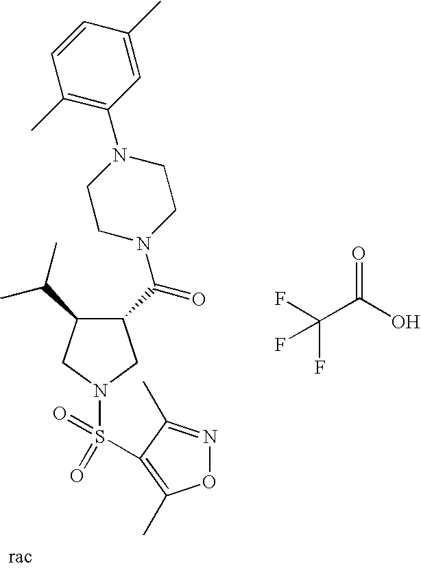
N1(S(=O)(=O)C2=C(C)ON=C2C)CC(C(=O)N2CCN(C3=C(C)C=CC(C)=C3)CC2)C(C(C)C)C1.FC(C(O)=O)(F)F
